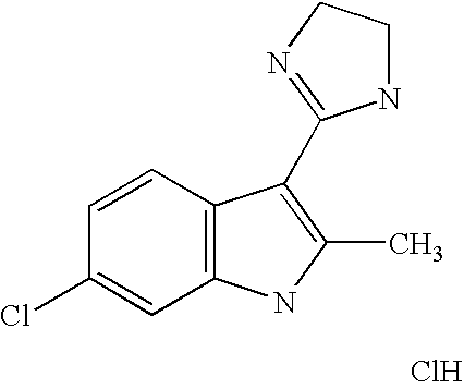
Cl.C1=CC(Cl)=CC2=C1C(C1=NCCN1)=C(C)N2
